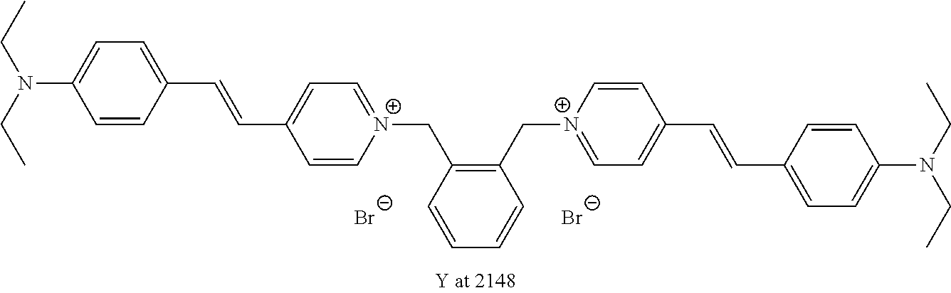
N(C1=CC=C(C=CC2=CC=[N+](CC3=C(C[N+]4=CC=C(C=CC5=CC=C(N(CC)CC)C=C5)C=C4)C=CC=C3)C=C2)C=C1)(CC)CC.[Br-].[Br-]
